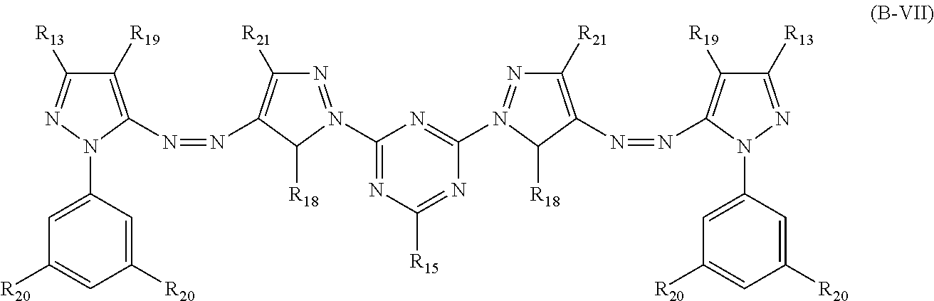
C1([R13])=NN(C2=CC([R20])=CC([R20])=C2)C(N=NC2=C([R21])N=N(C3=NC([R15])=NC(N4=NC([R21])=C(N=NC5=C([R19])C([R13])=NN5C5=CC([R20])=CC([R20])=C5)C4[R18])=N3)C2[R18])=C1[R19]
